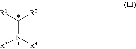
C(N([R3])[R4])([R2])[R1]
